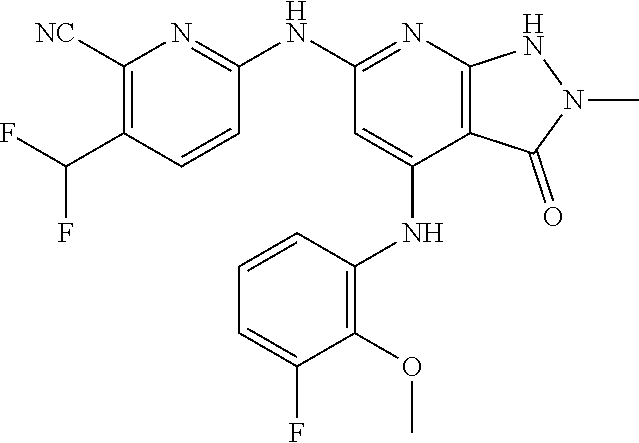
C1(NC2=NC3=C(C(NC4=C(OC)C(F)=CC=C4)=C2)C(=O)N(C)N3)=NC([NC])=C(C(F)F)C=C1
